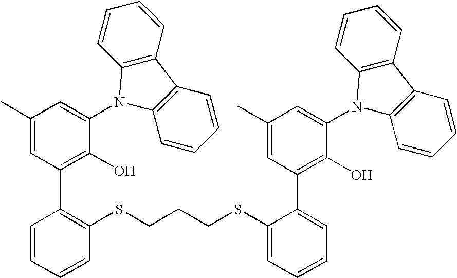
C1(C)=CC(C2=C(SCCCSC3=CC=CC=C3C3=C(O)C(N4C5=C(C6=C4C=CC=C6)C=CC=C5)=CC(C)=C3)C=CC=C2)=C(O)C(N2C3=C(C4=C2C=CC=C4)C=CC=C3)=C1
